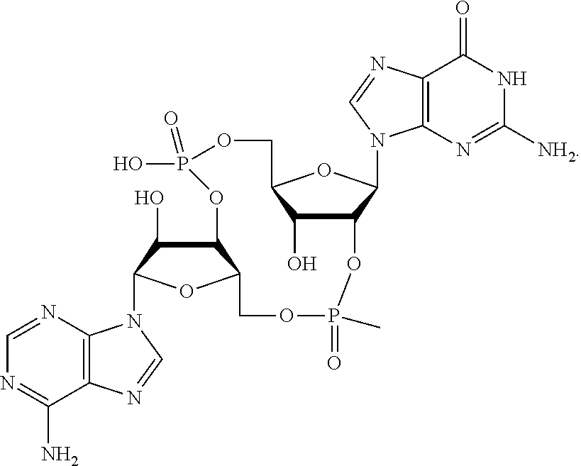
C1=NC2=C(C(N)=N1)N=CN2C1C(O)C2C(O1)COP(C)(=O)OC1C(O)C(OC1N1C3=C(C(=O)NC([NH2])=N3)N=C1)COP(O)(=O)O2
